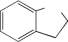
C1=CC=C(CCC)C(C)=C1
